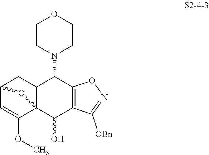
C12C=C(OC)C3(C(C1)C(N1CCOCC1)C1=C(C3O)C([OBn])=NO1)O2
